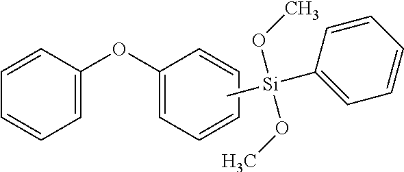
C1(OC2=CC=CC=C2)=CC=CC=C1.C[Si](OC)(OC)C1=CC=CC=C1
